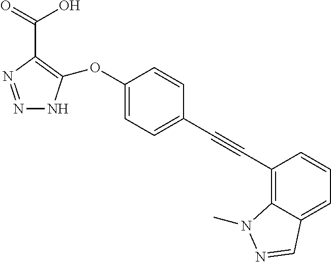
N1=NC(C(O)=O)=C(OC2=CC=C(C#CC3=C4C(=CC=C3)C=NN4C)C=C2)N1
